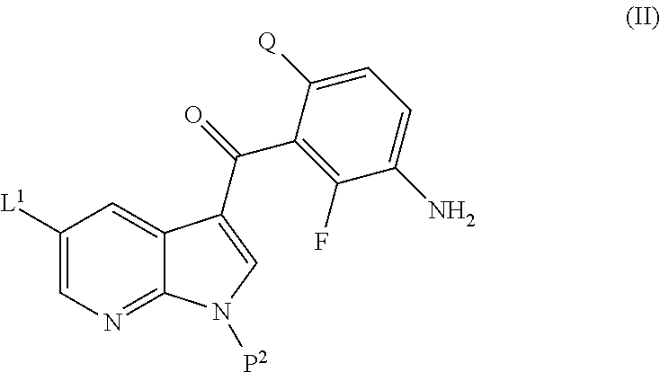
C1([L1])=CN=C2C(=C1)C(C(C1=C(F)C(N)=CC=C1[Q])=O)=CN2[P2]
